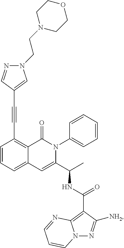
C1=CC=C2C(=C1C#CC1=CN(CCN3CCOCC3)N=C1)C(=O)N(C1=CC=CC=C1)C(C(C)NC(=O)C1=C3N(N=C1[NH2])C=CC=N3)=C2
